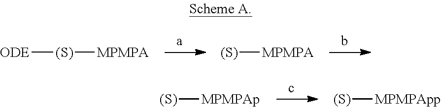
[(S)][MPMPAp].[(S)][MPMPApp].[ODE][(S)][MPMPA].[(S)][MPMPA]
